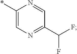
C1(*)=CN=C(C(F)F)C=N1
